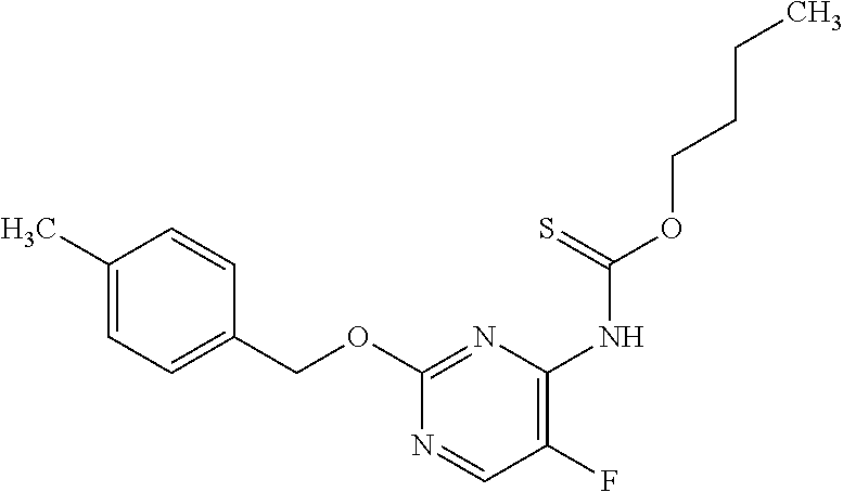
C1(C)=CC=C(COC2=NC(NC(OCCCC)=S)=C(F)C=N2)C=C1
